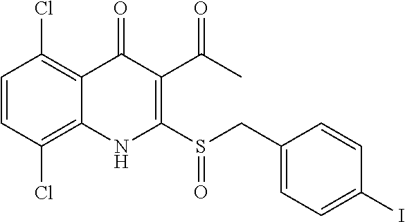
C1=CC(Cl)=C2C(=C1Cl)C(=O)C(C(C)=O)=C(S(CC1=CC=C(I)C=C1)=O)N2
